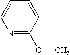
N1=C(OC)C=CC=C1
